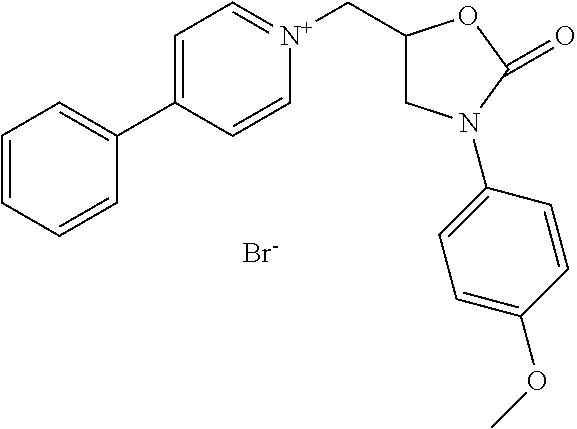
C1=CC=CC(C2=CC=[N+](CC3CN(C4=CC=C(OC)C=C4)C(=O)O3)C=C2)=C1.[Br-]
